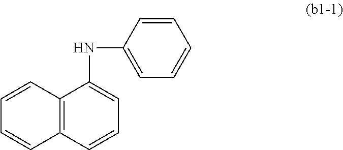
C12=C(C=CC=C1NC1=CC=CC=C1)C=CC=C2
